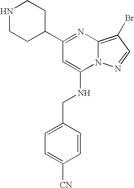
C1(C2=NC3=C(Br)C=NN3C(NCC3=CC=C([CN])C=C3)=C2)CCNCC1
